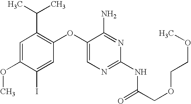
C1=C(OC)C(I)=CC(OC2=CN=C(NC(COCCOC)=O)N=C2N)=C1C(C)C
